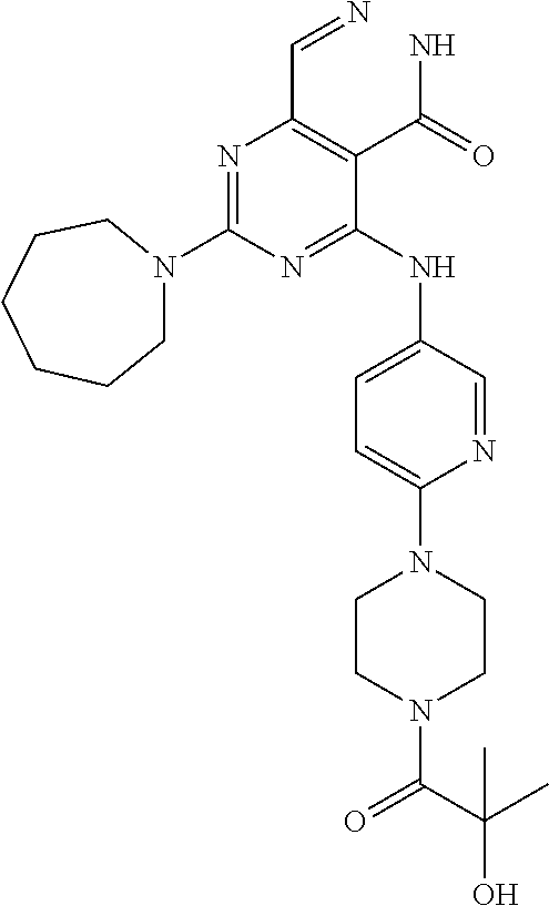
N1=C(N2CCCCCC2)N=C(NC2=CC=C(N3CCN(C(C(O)(C)C)=O)CC3)N=C2)C(C(N)=O)=C1C=N
